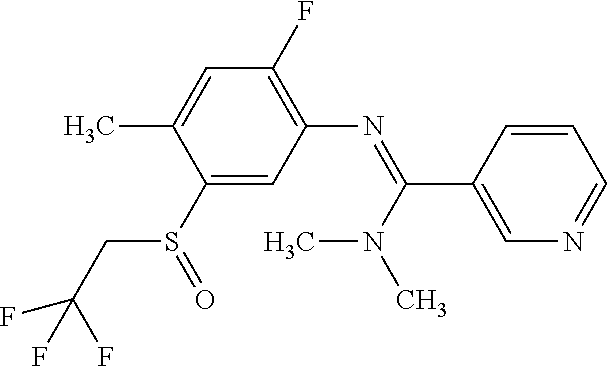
S(C1=CC(N=C(N(C)C)C2=CN=CC=C2)=C(F)C=C1C)(=O)CC(F)(F)F
